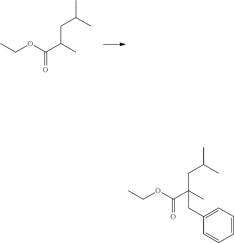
C(CC(C)C)(C(OCC)=O)C.C1=CC=C(CC(CC(C)C)(C(OCC)=O)C)C=C1
